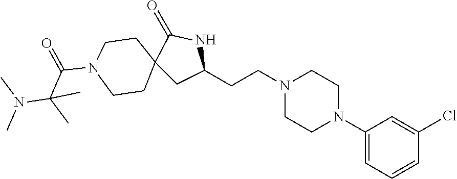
C1(Cl)=CC(N2CCN(CCC3NC(=O)C4(C3)CCN(C(=O)C(N(C)C)(C)C)CC4)CC2)=CC=C1
